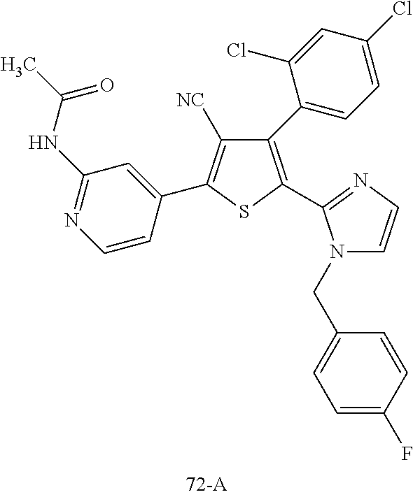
C1=CC(C2=C([NC])C(C3=CC=C(Cl)C=C3Cl)=C(C3=NC=CN3CC3=CC=C(F)C=C3)S2)=CC(NC(C)=O)=N1
